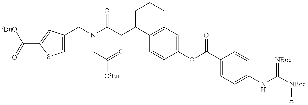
[tBuO]C(=O)C1=CC(CN(C(CC2C3=C(CCC2)C=C(OC(C2=CC=C(NC([NBoc][H])=[NBoc])C=C2)=O)C=C3)=O)CC([OtBu])=O)=CS1
